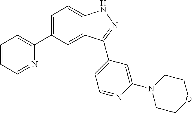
C1=C(C2=CC=CC=N2)C=C2C(=C1)NN=C2C1=CC=NC(N2CCOCC2)=C1
